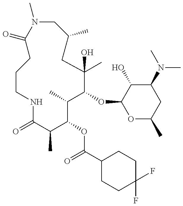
C1(=O)N(C)CC(C)CC(C)(O)C(OC2OC(C)CC(N(C)C)C2O)C(C)C(OC(C2CCC(F)(F)CC2)=O)C(C)C(=O)NCCC1
